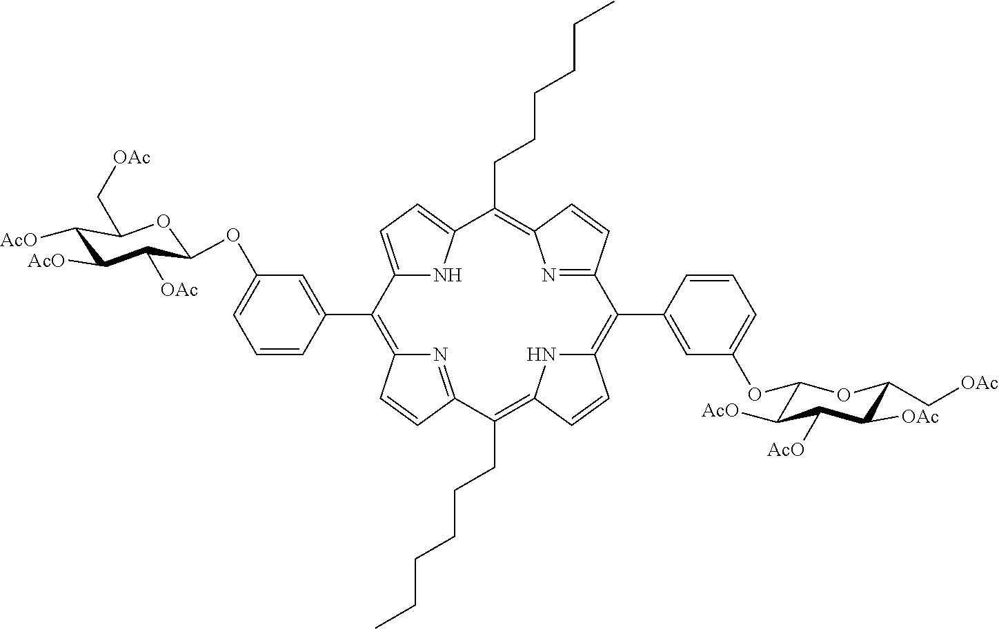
C12=CC=C(N1)C(CCCCCC)=C1N=C(C=C1)C(C1=CC(OC3C([AcO])C([AcO])C([OAc])C(C[OAc])O3)=CC=C1)=C1NC(=C(CCCCCC)C3=NC(=C2C2=CC(OC4C([OAc])C([AcO])C([AcO])C(C[OAc])O4)=CC=C2)C=C3)C=C1
